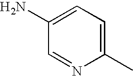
C1=C(N)C=NC(C)=C1
